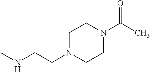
C1CN(C(=O)C)CCN1CCNC
